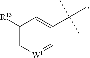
C1([R13])=C[W1]=CC(C(C)(C)C)=C1
